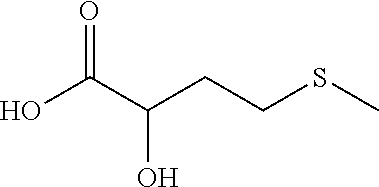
OC(C(CCSC)O)=O
